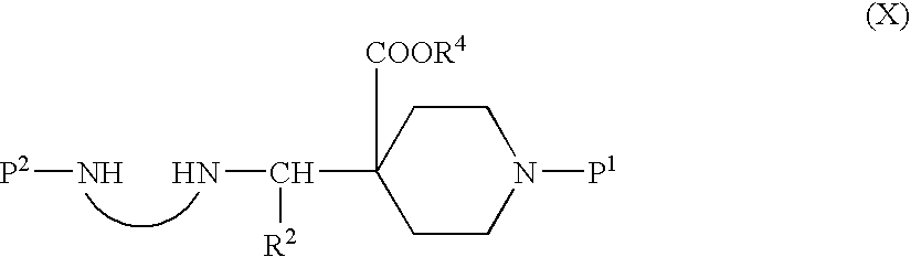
C1(C([R2])N)([COOR4])CCN([P1])CC1.N[P2]
